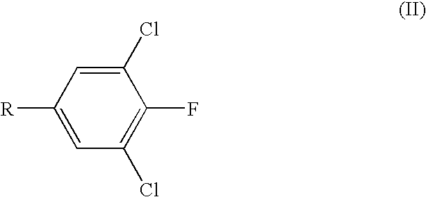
C1(Cl)=CC([R])=CC(Cl)=C1F
